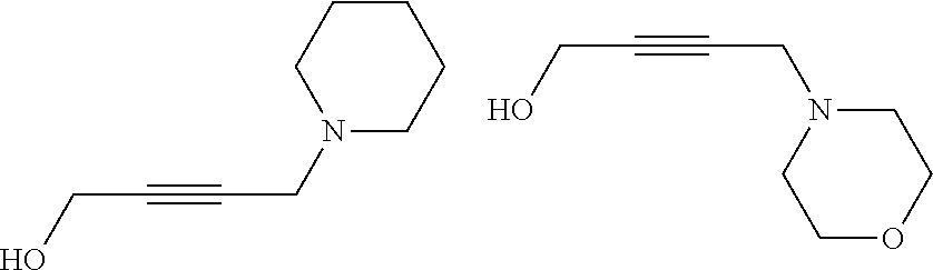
OCC#CCN1CCCCC1.OCC#CCN1CCOCC1
